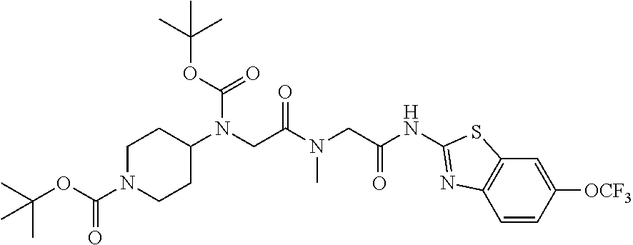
CC(OC(=O)N1CCC(N(CC(=O)N(CC(NC2=NC3=C(C=C([OCF3])C=C3)S2)=O)C)C(OC(C)(C)C)=O)CC1)(C)C
